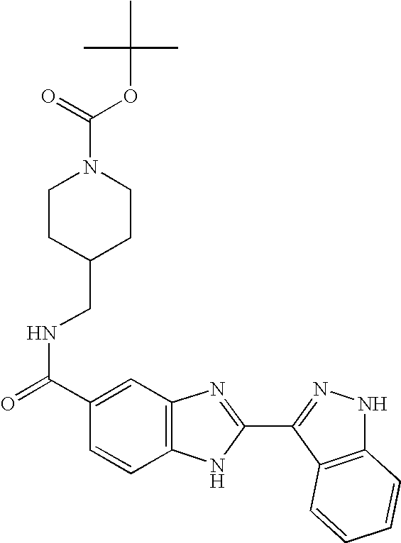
C(NC(=O)C1=CC2=C(C=C1)NC(C1=NNC3=C1C=CC=C3)=N2)C1CCN(C(=O)OC(C)(C)C)CC1
